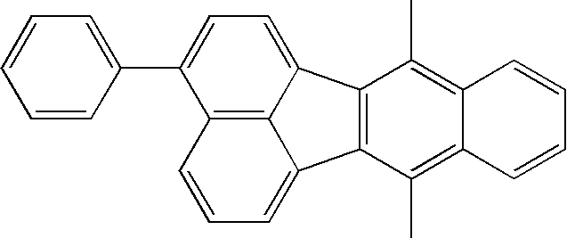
C1=CC(C2=CC=C3C4=C(C5=CC=CC2=C35)C(C)=C2C(=C4C)C=CC=C2)=CC=C1
